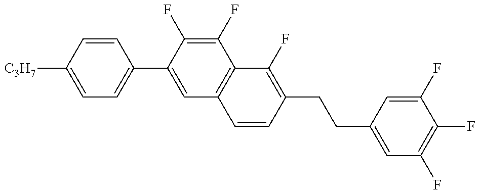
C1=C([C3H7])C=CC(C2=CC3=C(C(F)=C2F)C(F)=C(CCC2=CC(F)=C(F)C(F)=C2)C=C3)=C1
